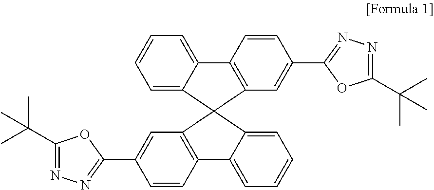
C1=C2C(=CC=C1)C1=C(C=C(C3=NN=C(C(C)(C)C)O3)C=C1)C21C2=CC=CC=C2C2=C1C=C(C1=NN=C(C(C)(C)C)O1)C=C2
